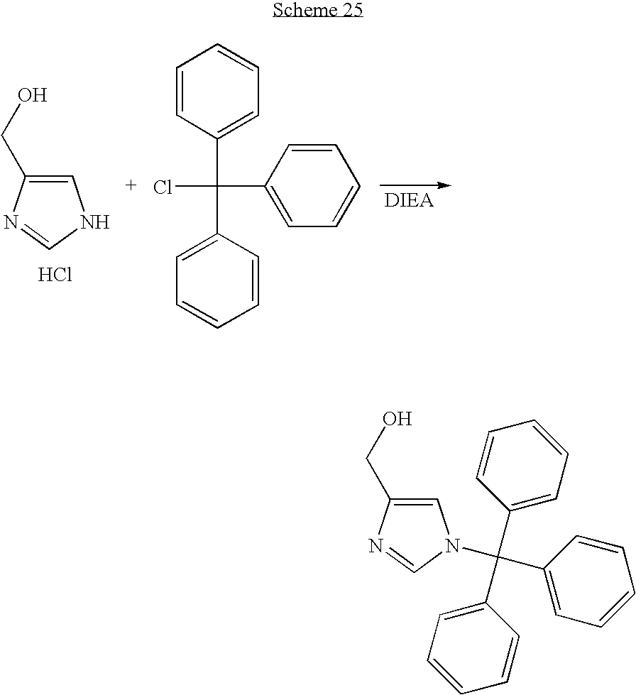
C1=C(CO)N=CN1.Cl.ClC(C1=CC=CC=C1)(C1=CC=CC=C1)C1=CC=CC=C1.C1=C(CO)N=CN1C(C1=CC=CC=C1)(C1=CC=CC=C1)C1=CC=CC=C1
